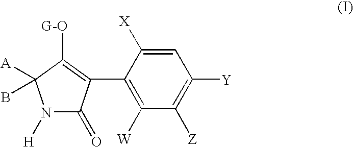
N1([H])C(=O)C(C2=C([W])C([Z])=C([Y])C=C2[X])=C([G-O])C1([A])B
